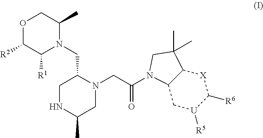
O1C([R2])C([R1])N(CC2CNC(C)CN2CC(=O)N2C3C([X]C([R6])[U]([R5])C3)C(C)(C)C2)C(C)C1
